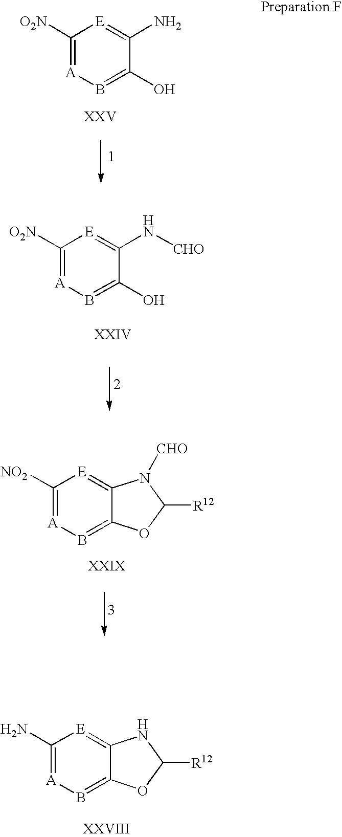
C1([O2N])=[A]B=C(O)C(N)=[E]1.C1([O2N])=[A]B=C(O)C(N[CHO])=[E]1.C1([NO2])=[A]B=C2C(=[E]1)N([CHO])C([R12])O2.C1(N)=[A]B=C2C(=[E]1)NC([R12])O2
